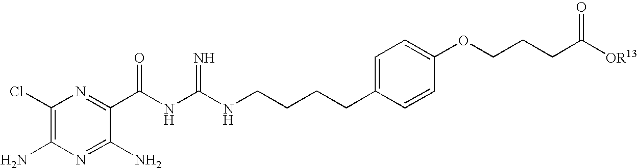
C1(Cl)=C(N)N=C(N)C(C(NC(NCCCCC2=CC=C(OCCCC([OR13])=O)C=C2)=N)=O)=N1
